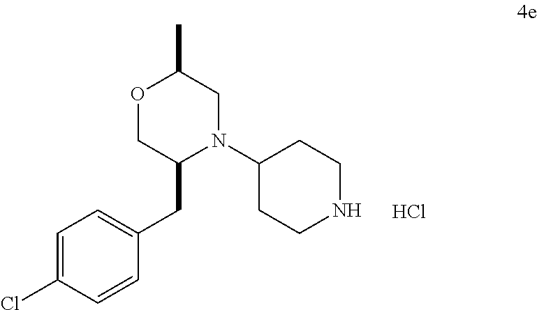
C1=C(Cl)C=CC(CC2N(C3CCNCC3)CC(C)OC2)=C1.Cl
